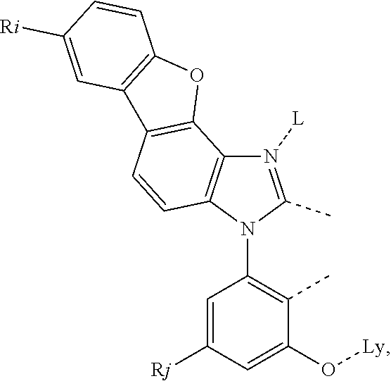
N1([L])=C(C)N(C2=C(C)C(O[Ly])=CC([Rj])=C2)C2=C1C1=C(C=C2)C2=C(O1)C=CC([Ri])=C2
